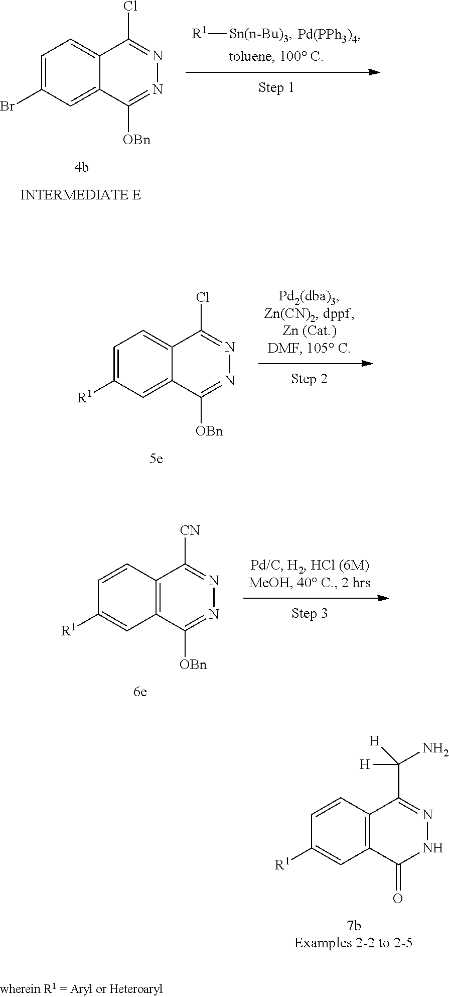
[R1][Sn(n-Bu)3].C1=C(Br)C=C2C(=C1)C(Cl)=NN=C2[OBn].C1=C([R1])C=C2C(=C1)C(Cl)=NN=C2[OBn].C1([R1])=CC2=C(C([CN])=NN=C2[OBn])C=C1.C1([R1])=CC2=C(C(C([H])(N)[H])=NNC2=O)C=C1
